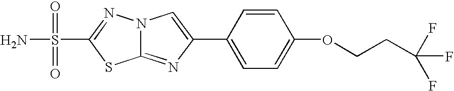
C12=NC(C3=CC=C(OCCC(F)(F)F)C=C3)=CN1N=C(S(=O)(=O)N)S2
